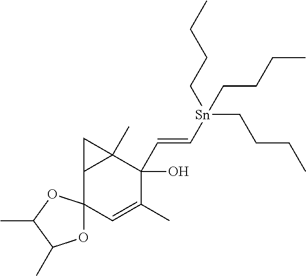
C12C(C)(C(O)(C=C[Sn](CCCC)(CCCC)CCCC)C(C)=CC13OC(C)C(C)O3)C2
